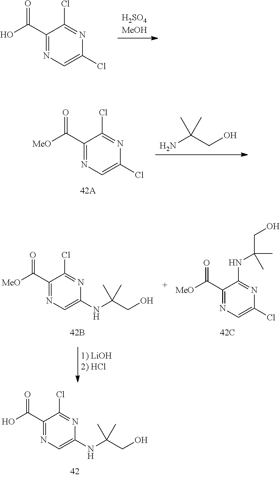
C1(C(O)=O)=NC=C(Cl)N=C1Cl.NC(CO)(C)C.C1(C([MeO])=O)=NC=C(Cl)N=C1Cl.C1(C(O)=O)=NC=C(NC(CO)(C)C)N=C1Cl.C1(C([MeO])=O)=NC=C(NC(CO)(C)C)N=C1Cl.C1(C([MeO])=O)=NC=C(Cl)N=C1NC(C)(C)CO
